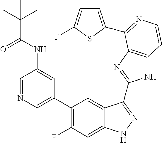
C1=C(C2=C(F)C=C3C(=C2)C(C2=NC4=C(N2)C=CN=C4C2=CC=C(F)S2)=NN3)C=C(NC(C(C)(C)C)=O)C=N1
